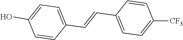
C1=CC(C=CC2=CC=C([CF3])C=C2)=CC=C1O
